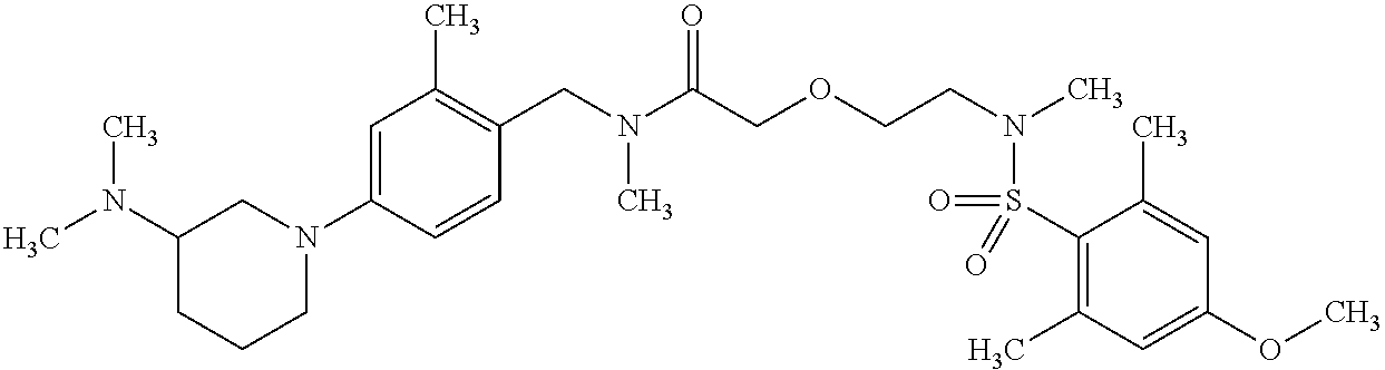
C1(S(=O)(N(CCOCC(N(CC2=C(C)C=C(N3CC(N(C)C)CCC3)C=C2)C)=O)C)=O)=C(C)C=C(OC)C=C1C
